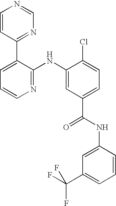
C1=CC(C2=CC=CN=C2NC2=CC(C(NC3=CC(C(F)(F)F)=CC=C3)=O)=CC=C2Cl)=NC=N1
